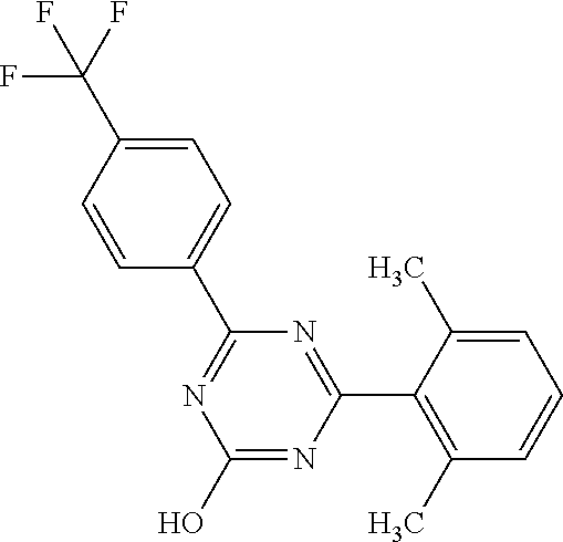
N1=C(C2=CC=C(C(F)(F)F)C=C2)N=C(C2=C(C)C=CC=C2C)N=C1O
